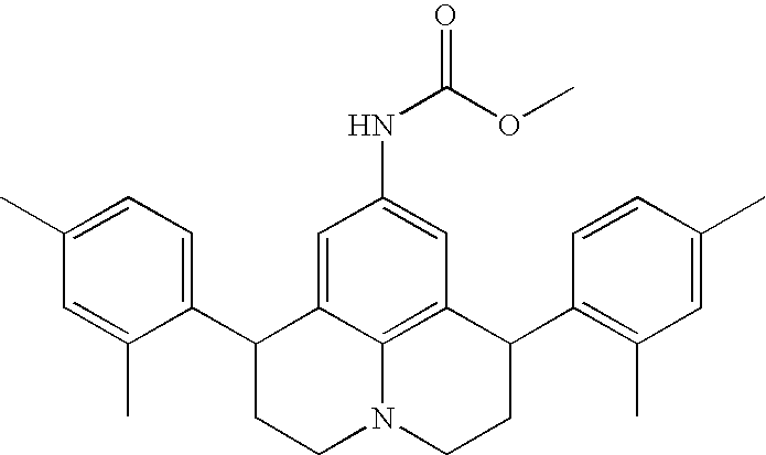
C1(C)=CC=C(C2CCN3C4=C(C(C5=C(C)C=C(C)C=C5)CC3)C=C(NC(=O)OC)C=C24)C(C)=C1
